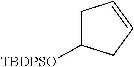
C1C([TBDPSO])CC=C1
